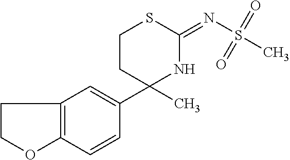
C1COC2=C1C=C(C1(C)NC(=NS(C)(=O)=O)SCC1)C=C2
